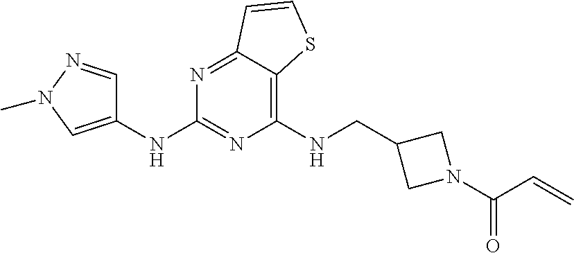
C1(NCC2CN(C(C=C)=O)C2)=C2C(=NC(NC3=CN(C)N=C3)=N1)C=CS2
